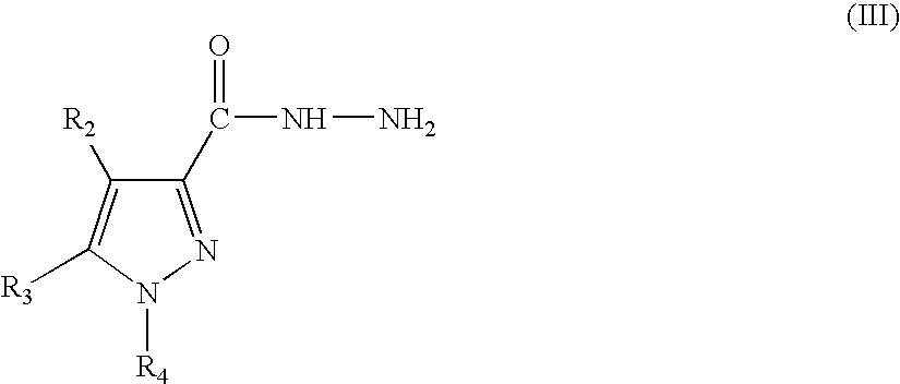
C1(C(=O)NN)=NN([R4])C([R3])=C1[R2]
